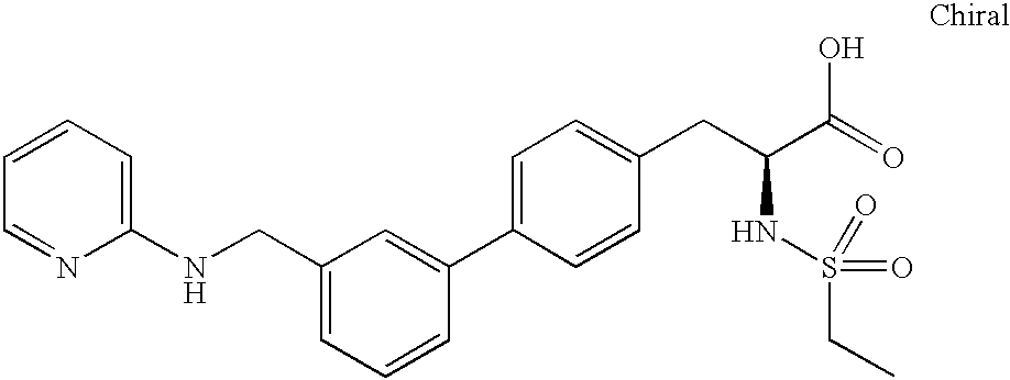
C1=CC=C(NCC2=CC=CC(C3=CC=C(CC(C(=O)O)NS(=O)(=O)CC)C=C3)=C2)N=C1
